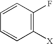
C1=CC=CC([X])=C1F
